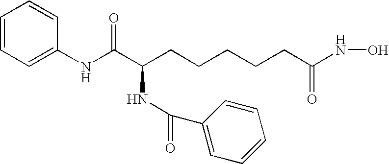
C1=CC=C(NC(C(CCCCCC(NO)=O)NC(=O)C2=CC=CC=C2)=O)C=C1
